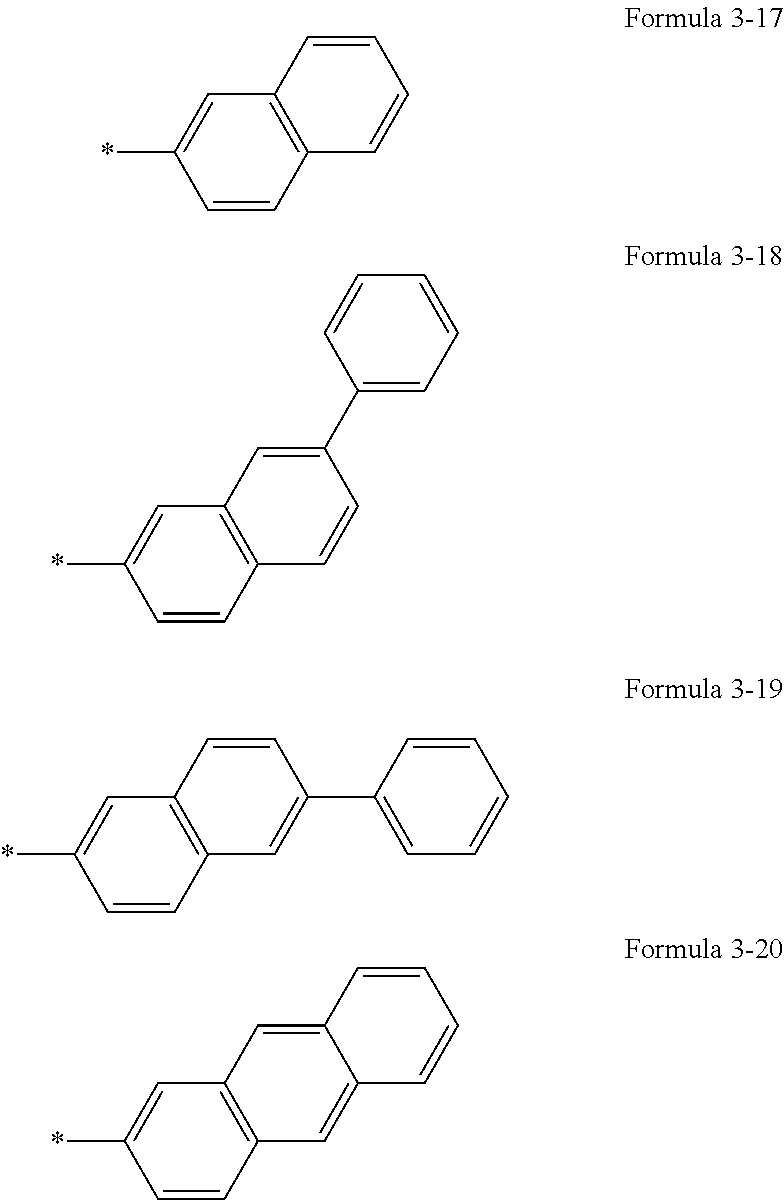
C1=CC2=C(C=C1*)C=CC=C2.C1=CC2=C(C=C1*)C=C(C1=CC=CC=C1)C=C2.C1=CC2=C(C=C1*)C=CC(C1=CC=CC=C1)=C2.C1=CC2=C(C=C1*)C=C1C(=C2)C=CC=C1
